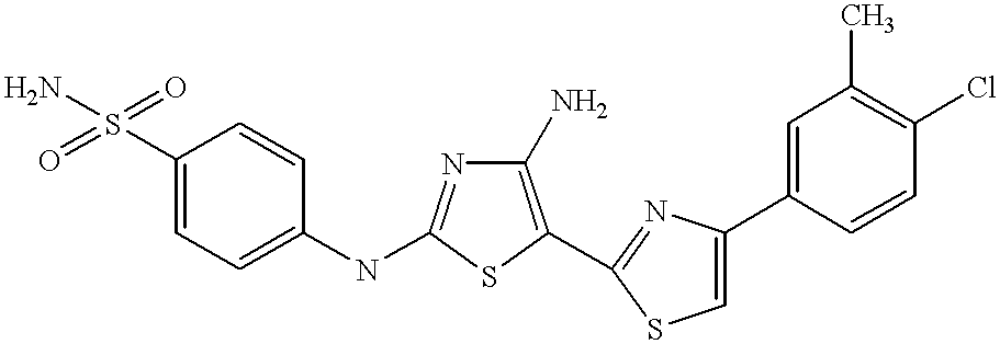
C1(S(=O)(=O)N)=CC=C(NC2=NC(N)=C(C3=NC(C4=CC(C)=C(Cl)C=C4)=CS3)S2)C=C1
